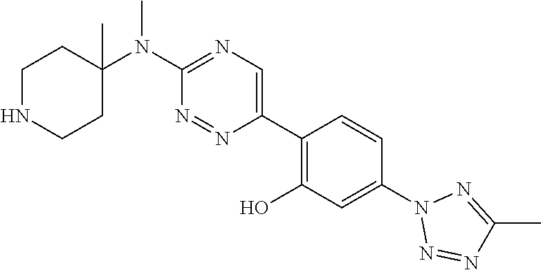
C1NCCC(N(C2=NC=C(C3=C(O)C=C(N4N=NC(C)=N4)C=C3)N=N2)C)(C)C1
